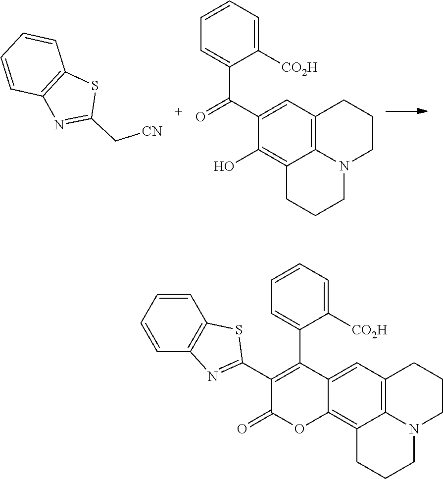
C1=CC=CC2=C1SC(C[CN])=N2.C12=C3C(=C(O)C(C(C4=CC=CC=C4[CO2H])=O)=C1)CCCN3CCC2.C12=C3C(=C4C(=C1)C(C1=CC=CC=C1[CO2H])=C(C1=NC5=C(S1)C=CC=C5)C(=O)O4)CCCN3CCC2
